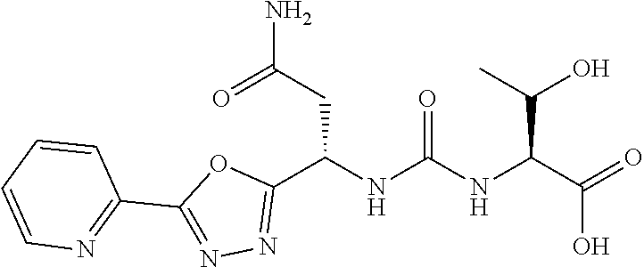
C1(C2=NN=C(C(NC(NC(C(=O)O)C(O)C)=O)CC(N)=O)O2)=NC=CC=C1
